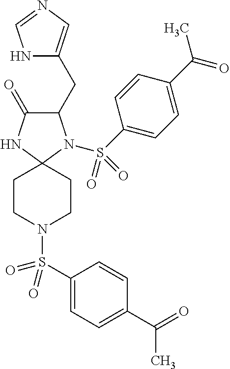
C1(CC2=CN=CN2)C(=O)NC2(N1S(C1=CC=C(C(C)=O)C=C1)(=O)=O)CCN(S(C1=CC=C(C(C)=O)C=C1)(=O)=O)CC2
